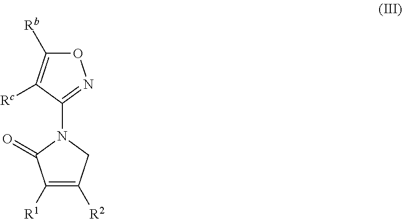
O1C([Rb])=C([Rc])C(N2C(=O)C([R1])=C([R2])C2)=N1
